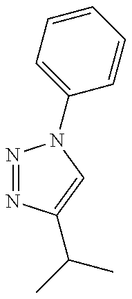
N1=NC(C(C)C)=CN1C1=CC=CC=C1
